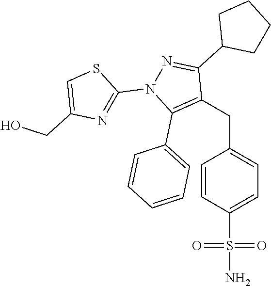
C(C1=CC=C(S(N)(=O)=O)C=C1)C1=C(C2=CC=CC=C2)N(C2=NC(CO)=CS2)N=C1C1CCCC1
